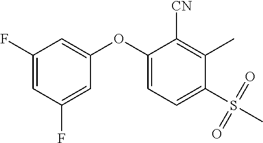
C1(OC2=CC=C(S(C)(=O)=O)C(C)=C2[CN])=CC(F)=CC(F)=C1
